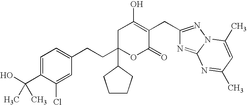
C1=C(C(O)(C)C)C(Cl)=CC(CCC2(C3CCCC3)OC(=O)C(CC3=NN4C(=N3)N=C(C)C=C4C)=C(O)C2)=C1
